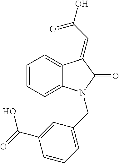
C1=C2C(=CC=C1)N(CC1=CC=CC(C(=O)O)=C1)C(=O)C2=CC(=O)O
